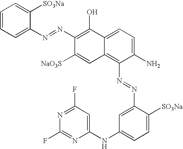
C1=CC=C(N=NC2=C(O)C3=CC=C(N)C(N=NC4=CC(NC5=CC(F)=NC(F)=N5)=CC=C4[SO3Na])=C3C=C2[NaO3S])C([SO3Na])=C1
